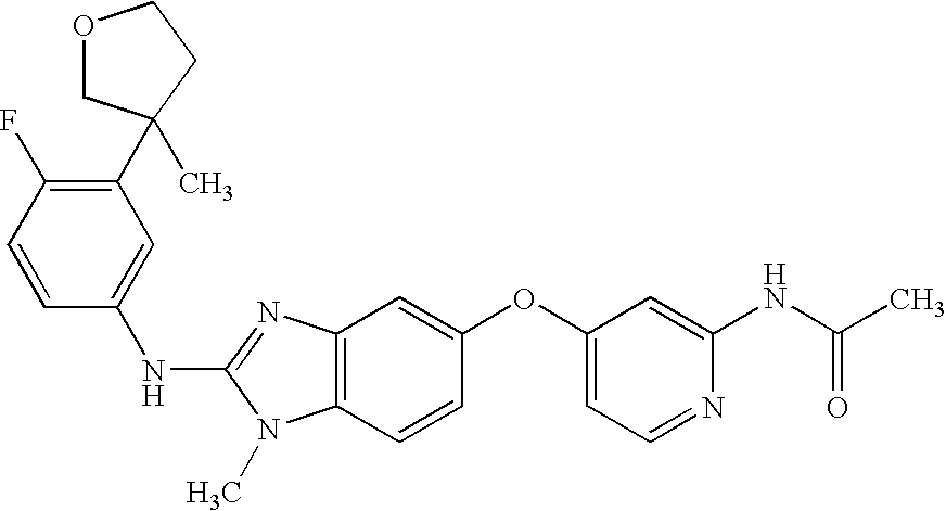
C1(C2(C)COCC2)=C(F)C=CC(NC2=NC3=C(N2C)C=CC(OC2=CC=NC(NC(C)=O)=C2)=C3)=C1
